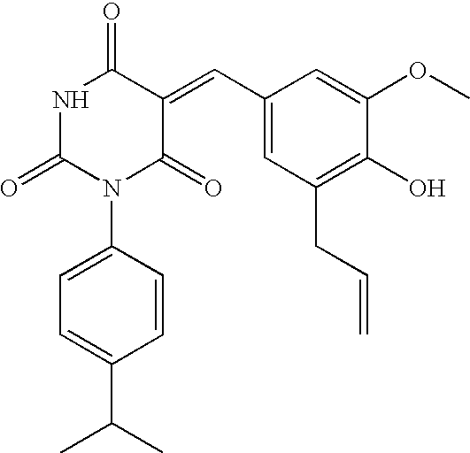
O=C1NC(=O)N(C2=CC=C(C(C)C)C=C2)C(=O)C1=CC1=CC(CC=C)=C(O)C(OC)=C1
